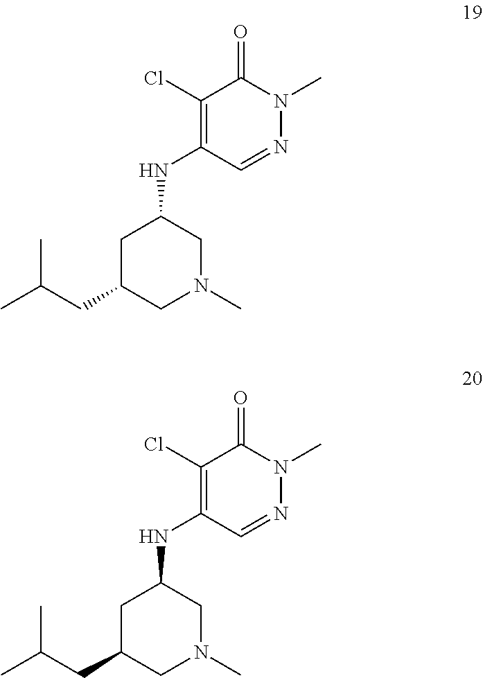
C1(Cl)=C(NC2CC(CC(C)C)CN(C)C2)C=NN(C)C1=O.C1(Cl)=C(NC2CC(CC(C)C)CN(C)C2)C=NN(C)C1=O
